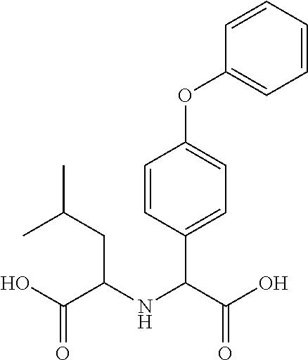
CC(CC(C(O)=O)NC(C(O)=O)C1=CC=C(OC2=CC=CC=C2)C=C1)C
